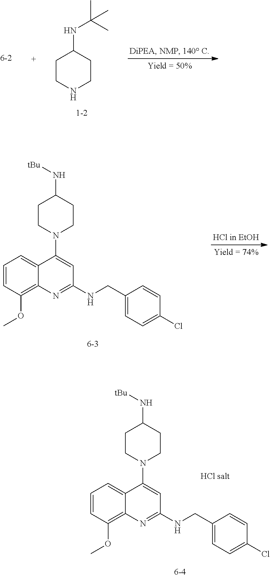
C1=CC(OC)=C2C(=C1)C(N1CCC(N[tBu])CC1)=CC(NCC1=CC=C(Cl)C=C1)=N2.C1=CC(OC)=C2C(=C1)C(N1CCC(N[tBu])CC1)=CC(NCC1=CC=C(Cl)C=C1)=N2.C1CNCCC1NC(C)(C)C
